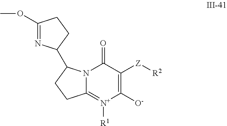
C12=[N+]([R1])C([O-])=C([Z][R2])C(=O)N1C(C1N=C(OC)CC1)CC2
